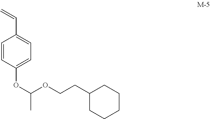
C1=CC(OC(C)OCCC2CCCCC2)=CC=C1C=C
